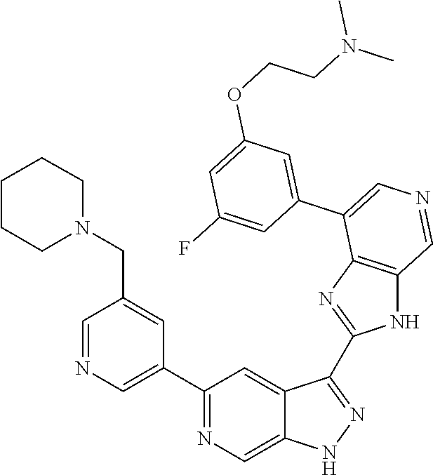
C1(C2=CN=CC(CN3CCCCC3)=C2)=NC=C2C(=C1)C(C1=NC3=C(N1)C=NC=C3C1=CC(OCCN(C)C)=CC(F)=C1)=NN2
